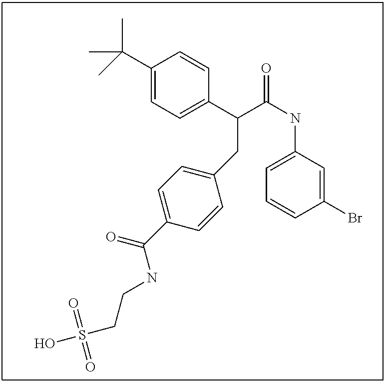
C1=C(C(C(NC2=CC=CC(Br)=C2)=O)CC2=CC=C(C(=O)NCCS(O)(=O)=O)C=C2)C=CC(C(C)(C)C)=C1
